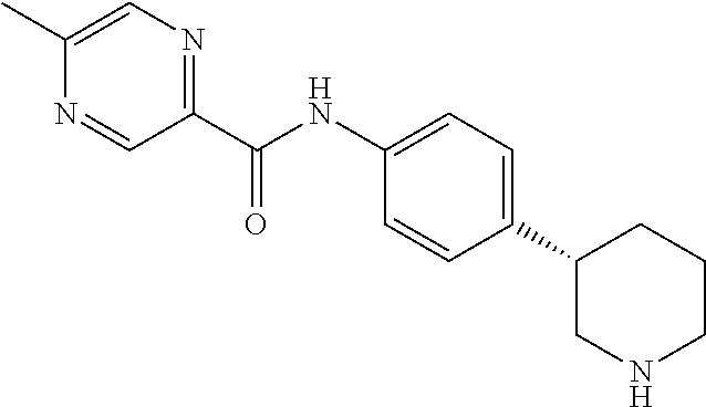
C1(C2=CC=C(NC(C3=NC=C(C)N=C3)=O)C=C2)CNCCC1
